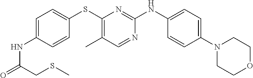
C1=C(NC(=O)CSC)C=CC(SC2=C(C)C=NC(NC3=CC=C(N4CCOCC4)C=C3)=N2)=C1
